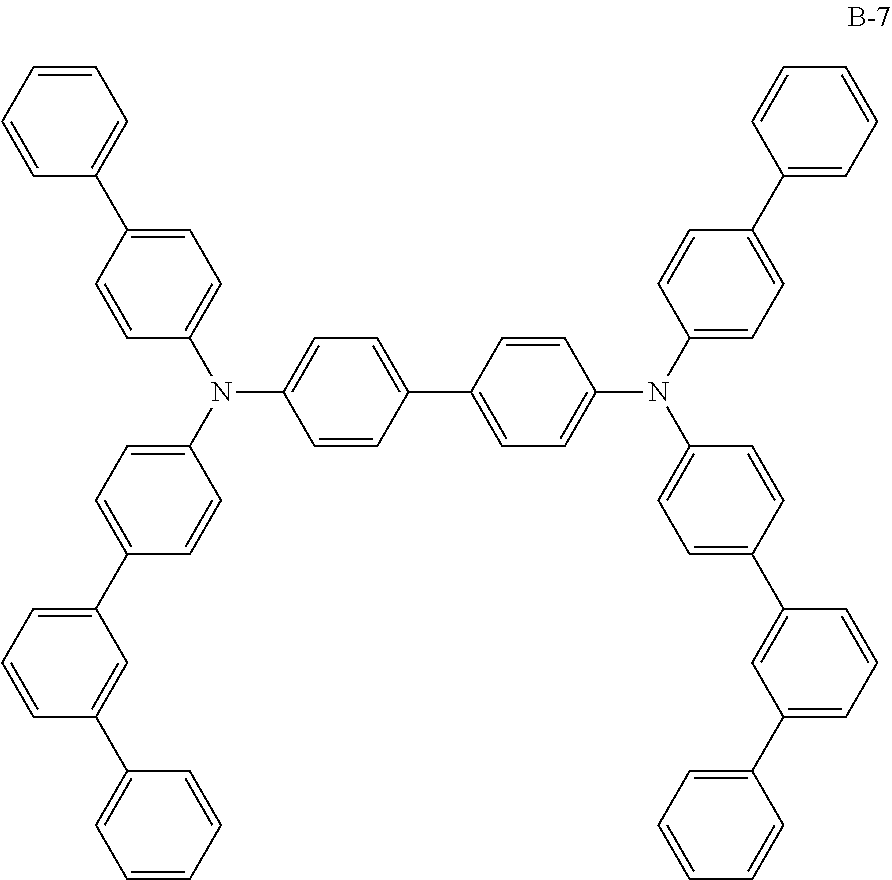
C1=CC=CC(C2=CC=C(N(C3=CC=C(C4=CC=C(N(C5=CC=C(C6=CC=CC=C6)C=C5)C5=CC=C(C6=CC(C7=CC=CC=C7)=CC=C6)C=C5)C=C4)C=C3)C3=CC=C(C4=CC=CC(C5=CC=CC=C5)=C4)C=C3)C=C2)=C1
